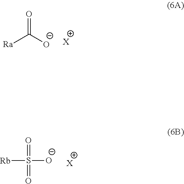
O=S(=O)([Rb])[O-].[X].C([Ra])([O-])=O.[X]
